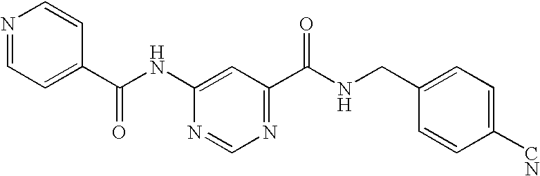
C1(C(NC2=CC(C(NCC3=CC=C([CN])C=C3)=O)=NC=N2)=O)=CC=NC=C1
